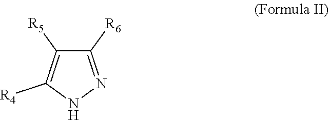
N1N=C([R6])C([R5])=C1[R4]
